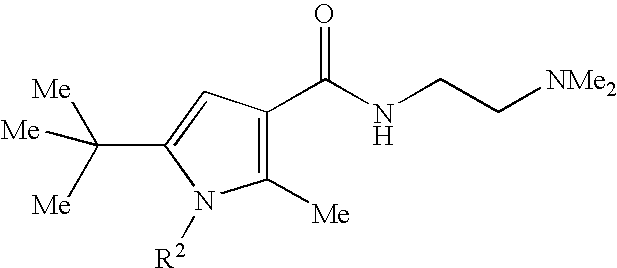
C1(C(NCC[NMe2])=O)=C([Me])N([R2])C(C([Me])([Me])[Me])=C1
